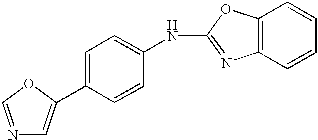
N1=COC(C2=CC=C(NC3=NC4=C(O3)C=CC=C4)C=C2)=C1
